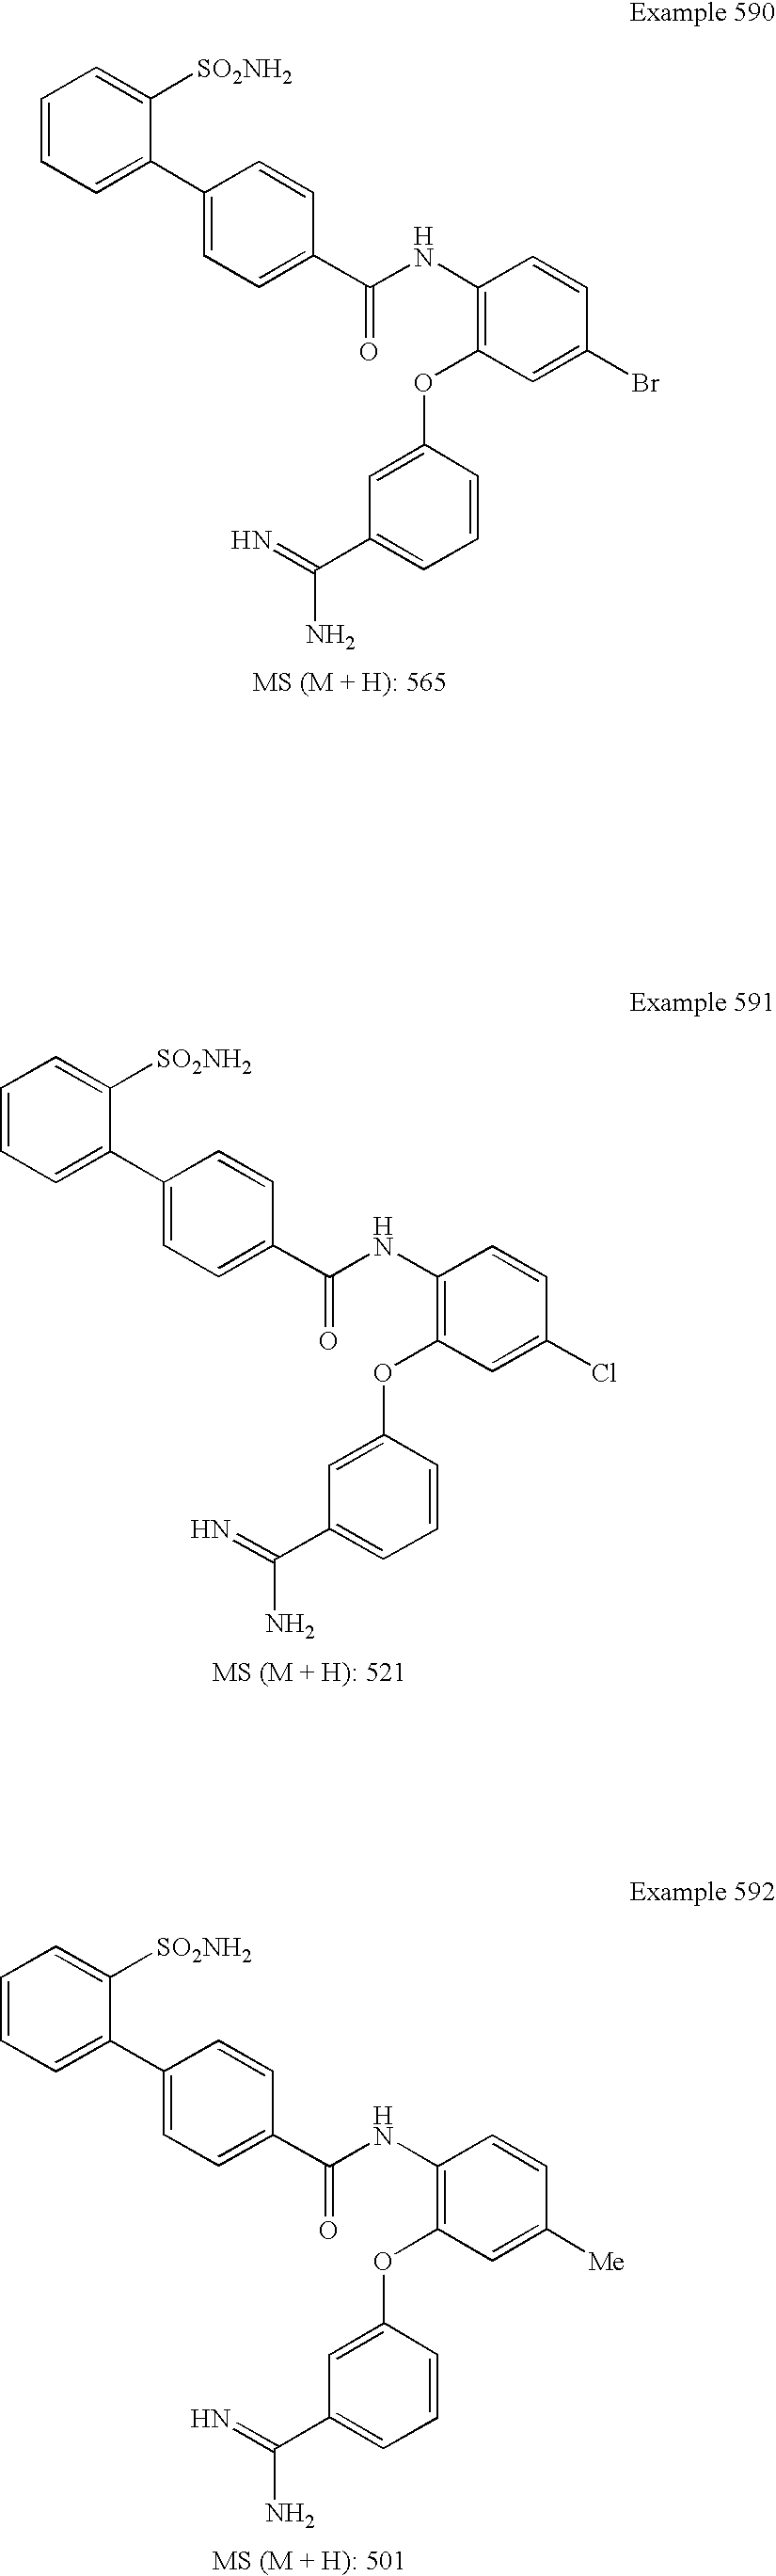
C1(C2=CC=C(C(NC3=C(OC4=CC(C(=N)N)=CC=C4)C=C(Br)C=C3)=O)C=C2)=CC=CC=C1[SO2NH2].C1(C2=CC=C(C(NC3=C(OC4=CC(C(=N)N)=CC=C4)C=C(Cl)C=C3)=O)C=C2)=CC=CC=C1[SO2NH2].C1(C2=CC=C(C(NC3=C(OC4=CC(C(=N)N)=CC=C4)C=C([Me])C=C3)=O)C=C2)=CC=CC=C1[SO2NH2]
